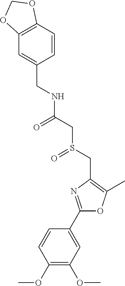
C1(C2=CC(OC)=C(OC)C=C2)=NC(CS(CC(NCC2=CC3=C(C=C2)OCO3)=O)=O)=C(C)O1
